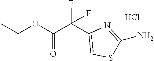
C(OC(C(C1=CSC(N)=N1)(F)F)=O)C.Cl
